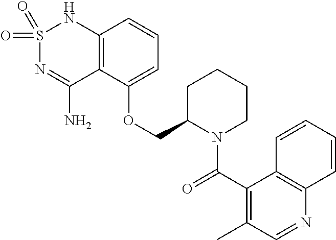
C12=C(C(OCC3N(C(C4=C(C)C=NC5=C4C=CC=C5)=O)CCCC3)=CC=C1)C(N)=NS(=O)(=O)N2
